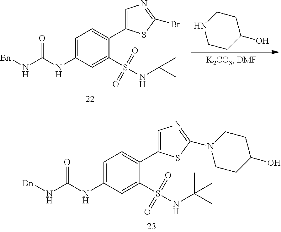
[Bn]NC(NC1=CC=C(C2=CN=C(Br)S2)C(S(NC(C)(C)C)(=O)=O)=C1)=O.N1CCC(O)CC1.[Bn]NC(NC1=CC=C(C2=CN=C(N3CCC(O)CC3)S2)C(S(NC(C)(C)C)(=O)=O)=C1)=O
